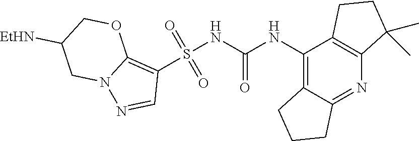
S(NC(NC1=C2C(=NC3=C1CCC3(C)C)CCC2)=O)(C1=C2N(N=C1)CC([EtHN])CO2)(=O)=O
